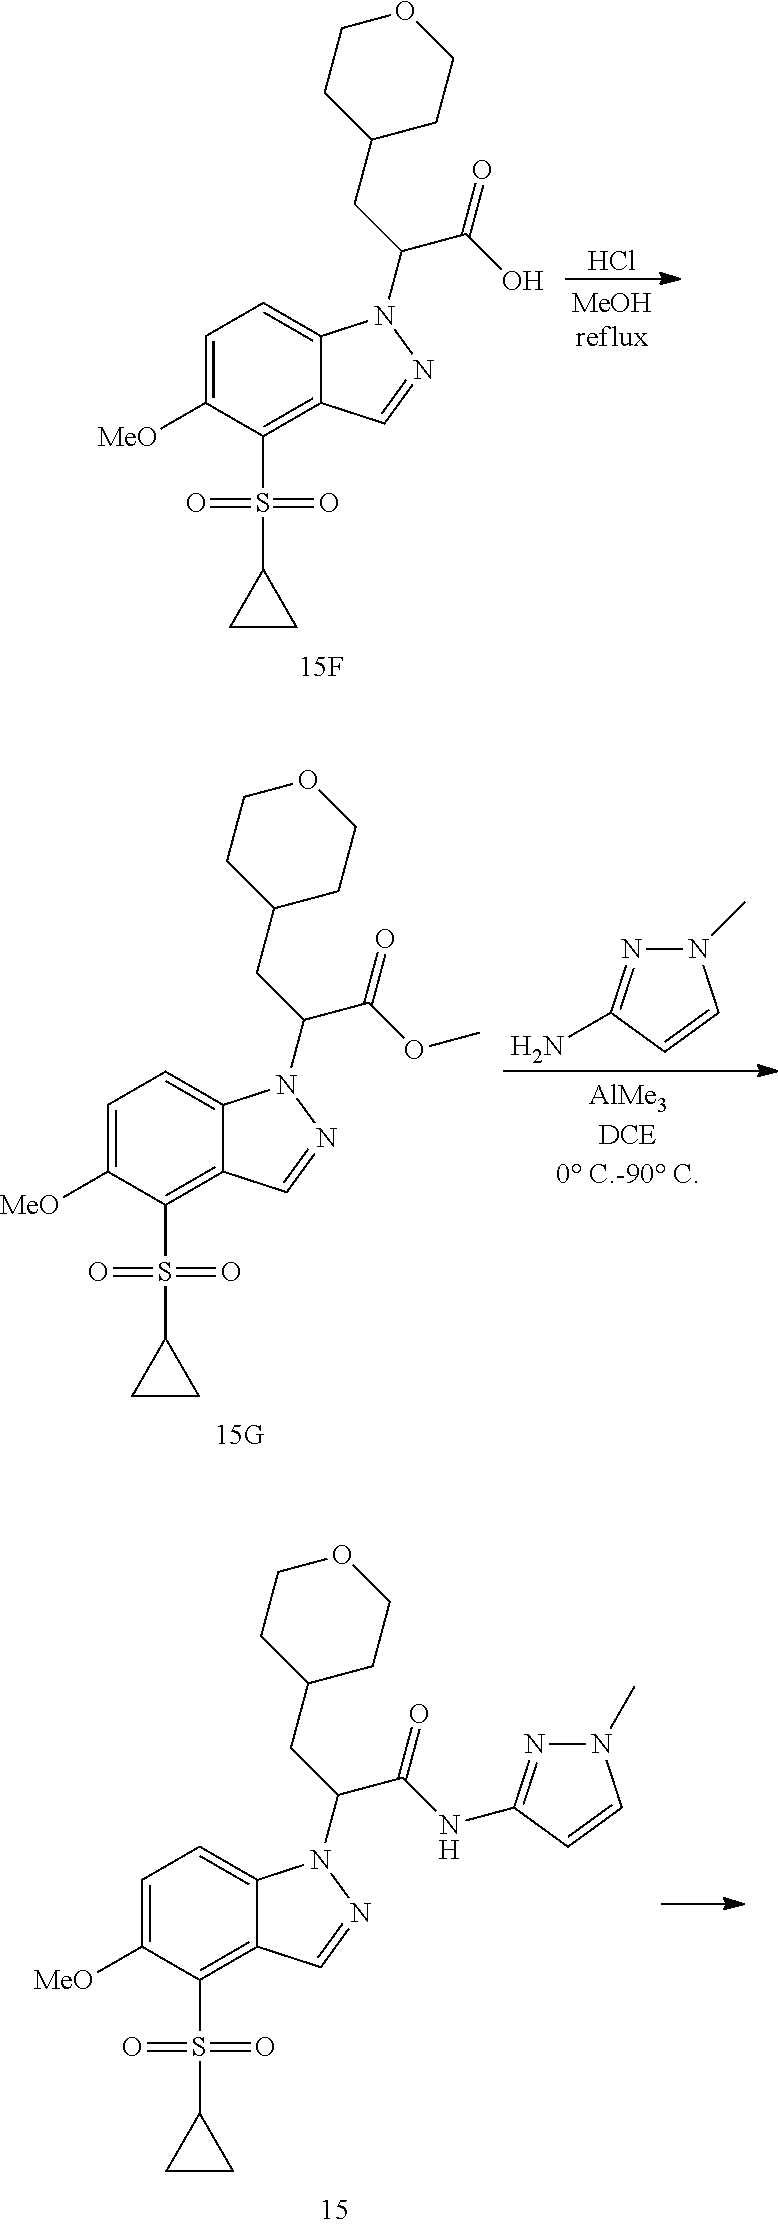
C1=C([MeO])C(S(C2CC2)(=O)=O)=C2C(=C1)N(C(CC1CCOCC1)C(O)=O)N=C2.Cl.C1=C([MeO])C(S(C2CC2)(=O)=O)=C2C(=C1)N(C(CC1CCOCC1)C(OC)=O)N=C2.N1(C)N=C(N)C=C1.C1=C([MeO])C(S(C2CC2)(=O)=O)=C2C(=C1)N(C(CC1CCOCC1)C(NC1=NN(C)C=C1)=O)N=C2
